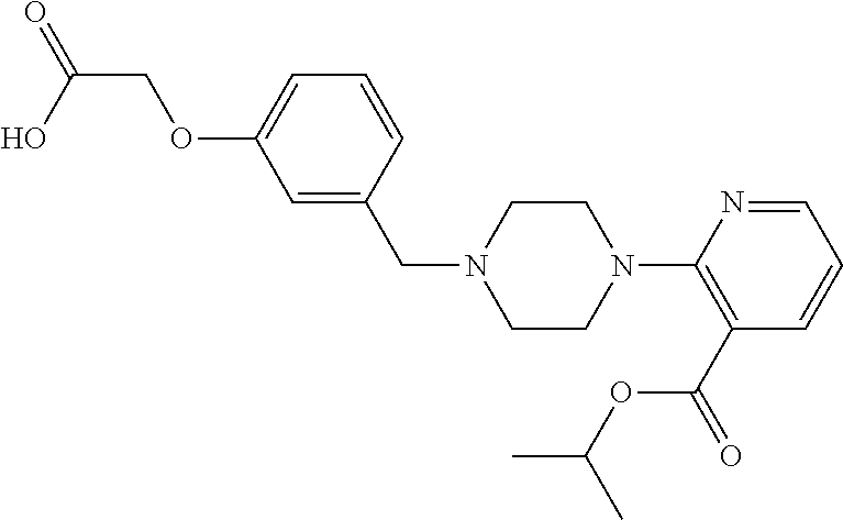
C1=C(CN2CCN(C3=C(C(=O)OC(C)C)C=CC=N3)CC2)C=CC=C1OCC(=O)O
